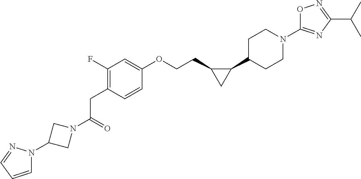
C(CC1=C(F)C=C(OCCC2C(C3CCN(C4=NC(C(C)C)=NO4)CC3)C2)C=C1)(=O)N1CC(N2C=CC=N2)C1
